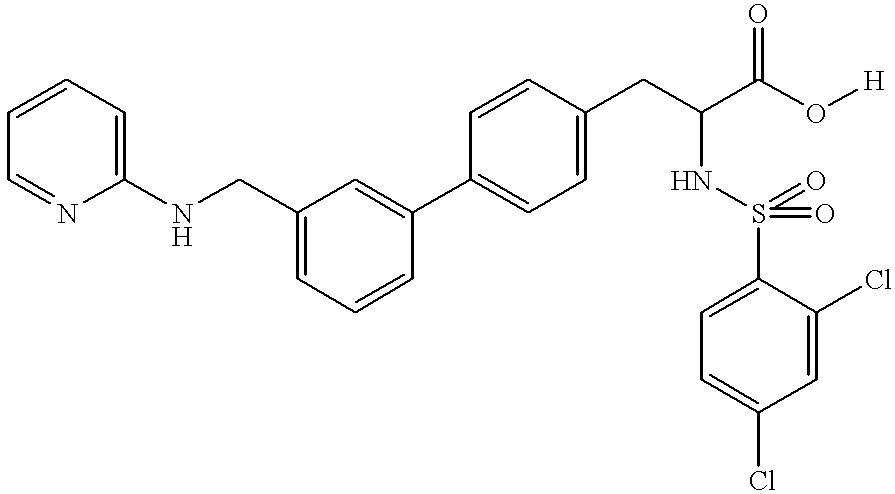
C1(NCC2=CC=CC(C3=CC=C(CC(C(O[H])=O)NS(=O)(=O)C4=CC=C(Cl)C=C4Cl)C=C3)=C2)=CC=CC=N1
